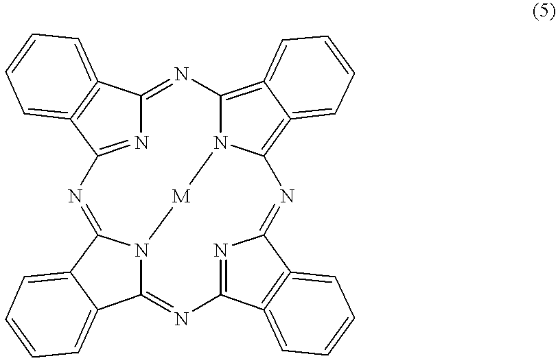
N12C3=NC4=NC(=NC5=C6=CC=CC=C6=C(N=C6N=C(C7=C6=CC=CC=7)N=C1C1=CC=CC=C31)N5[M]2)C1=C4=CC=CC=1
